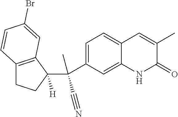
C1(C(C2([H])CCC3=C2C=C(Br)C=C3)(C)C#N)=CC=C2C(=C1)NC(=O)C(C)=C2
